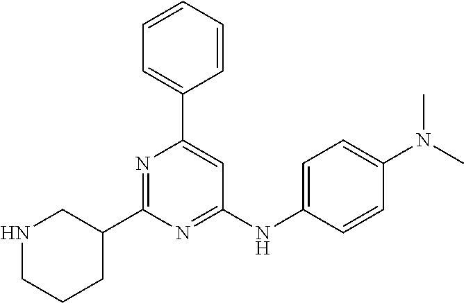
C1=C(NC2=NC(C3CNCCC3)=NC(C3=CC=CC=C3)=C2)C=CC(N(C)C)=C1
